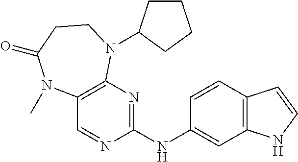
C1(NC2=NC3=C(C=N2)N(C)C(=O)CCN3C2CCCC2)=CC2=C(C=C1)C=CN2
